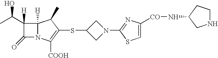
C1(C(C)O)([H])C(=O)N2C1([H])C(C)C(SC1CN(C3=NC([CO]NC4CCNC4)=CS3)C1)=C2[COOH]
